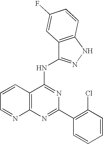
C12=C(N=C(C3=C(Cl)C=CC=C3)N=C1NC1=NNC3=C1C=C(F)C=C3)N=CC=C2
